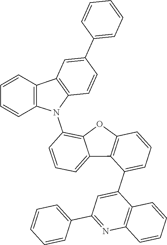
C1=C(C2=CC=CC3=C2C2=CC=CC(N4C5=C(C6=C4C=CC=C6)C=C(C4=CC=CC=C4)C=C5)=C2O3)C2=C(N=C1C1=CC=CC=C1)C=CC=C2
